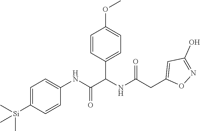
C1=C([Si](C)(C)C)C=CC(NC(=O)C(NC(CC2=CC(O)=NO2)=O)C2=CC=C(OC)C=C2)=C1
